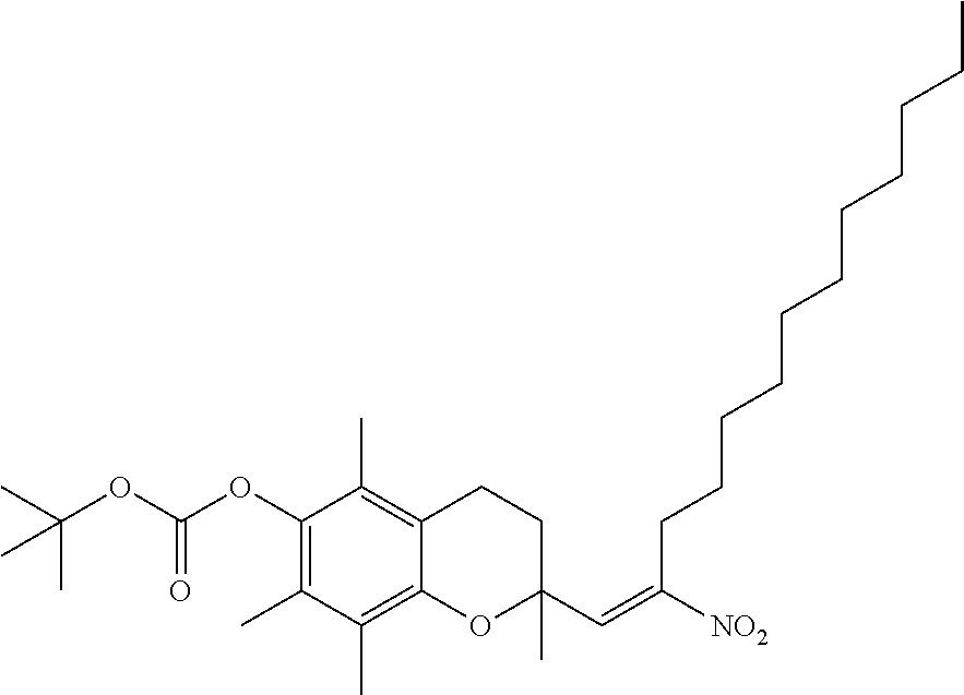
CC(OC(OC1=C(C)C(C)=C2C(=C1C)CCC(C)(C=C(CCCCCCCCCCC)[NO2])O2)=O)(C)C
